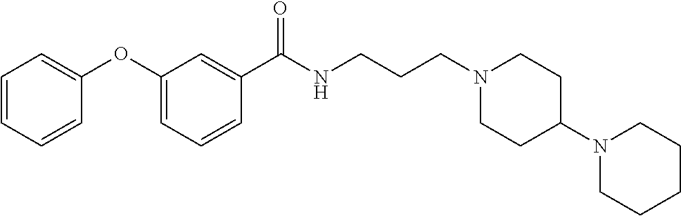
C1(C(NCCCN2CCC(N3CCCCC3)CC2)=O)=CC(OC2=CC=CC=C2)=CC=C1
